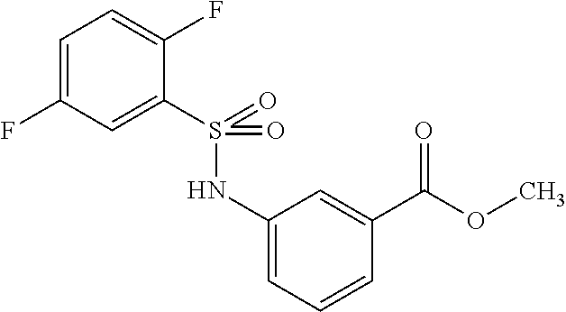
C1(F)=CC=C(F)C(S(=O)(NC2=CC=CC(C(OC)=O)=C2)=O)=C1
